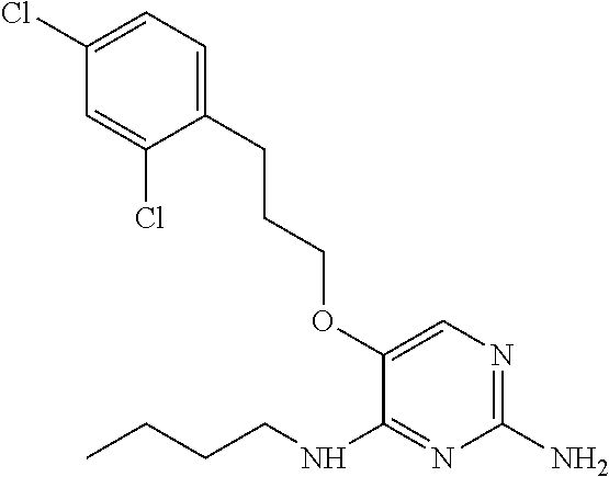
C1(CCCOC2=CN=C(N)N=C2NCCCC)=CC=C(Cl)C=C1Cl
